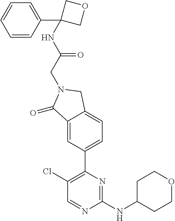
C1CC(NC2=NC(C3=CC=C4C(=C3)C(=O)N(CC(NC3(C5=CC=CC=C5)COC3)=O)C4)=C(Cl)C=N2)CCO1
